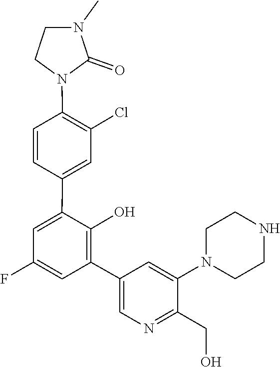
C1(C2=C(O)C(C3=CC(Cl)=C(N4CCN(C)C4=O)C=C3)=CC(F)=C2)=CN=C(CO)C(N2CCNCC2)=C1
